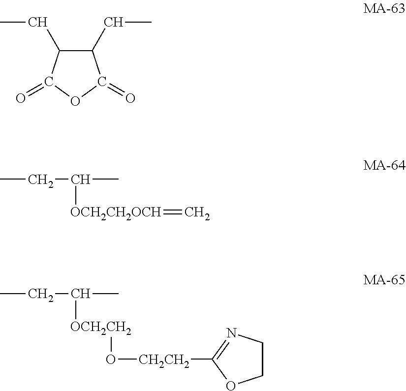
CCC1C(CC)C(=O)OC1=O.CCC(C)[OCH2CH2OCH]=C.CCC(C)[OCH2CH2]O[CH2CH2]C1=NCCO1
